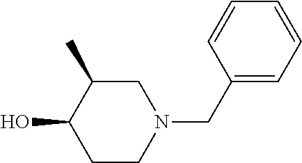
C1C(C)C(O)CCN1CC1=CC=CC=C1
